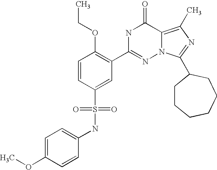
C1(NS(C2=CC(C3=NN4C(=C(C)N=C4C4CCCCCC4)C(=O)N3)=C(OCC)C=C2)(=O)=O)=CC=C(OC)C=C1
